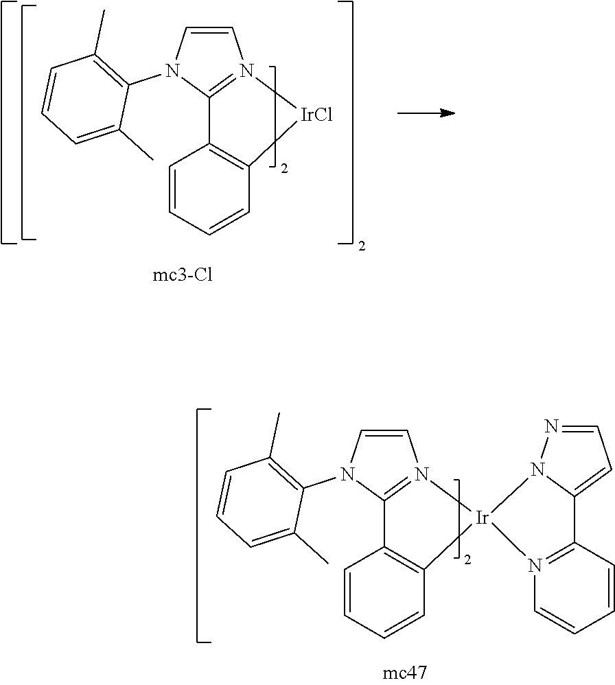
C1=CN(C2=C(C)C=CC=C2C)C2=N1[Ir]1(C3=C2C=CC=C3)N2N=CC=C2C2=N1C=CC=C2.C1=CN(C2=C(C)C=CC=C2C)C2=N1[IrCl]C1=C2C=CC=C1
